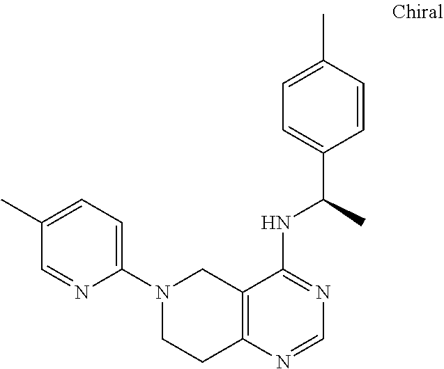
C12=C(N=CN=C1NC(C1=CC=C(C)C=C1)C)CCN(C1=CC=C(C)C=N1)C2
